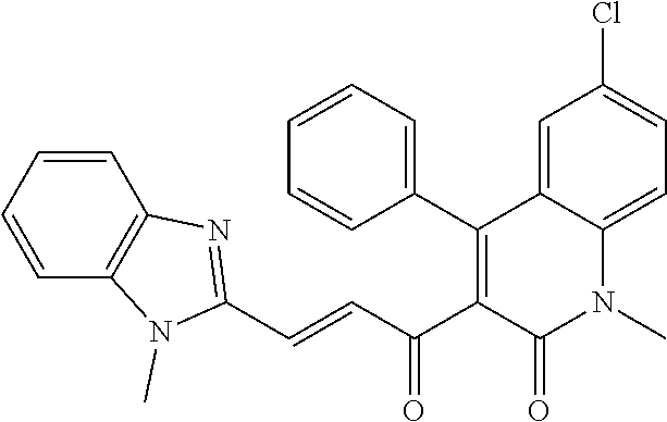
C(=CC(C1=C(C2=CC=CC=C2)C2=CC(Cl)=CC=C2N(C)C1=O)=O)C1=NC2=C(C=CC=C2)N1C
